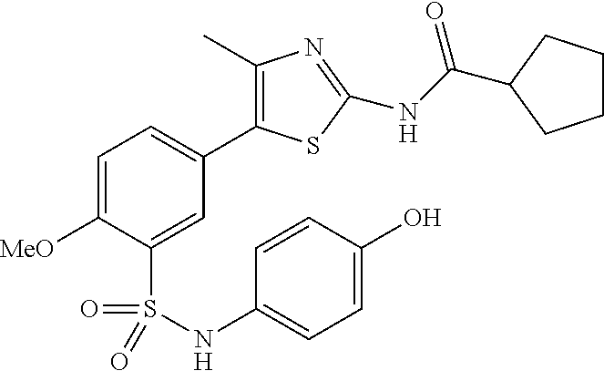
C1=C([MeO])C(S(=O)(=O)NC2=CC=C(O)C=C2)=CC(C2=C(C)N=C(NC(C3CCCC3)=O)S2)=C1
